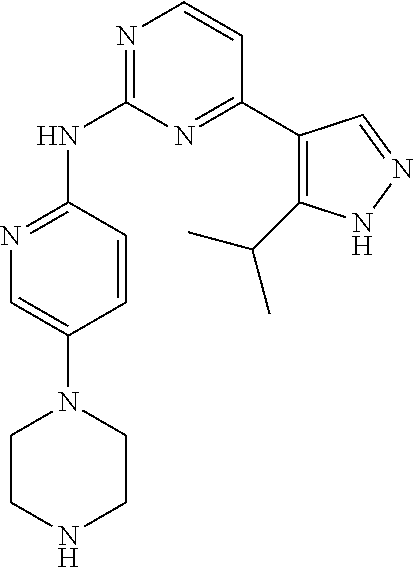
N1=C(NC2=NC=C(N3CCNCC3)C=C2)N=C(C2=C(C(C)C)NN=C2)C=C1
